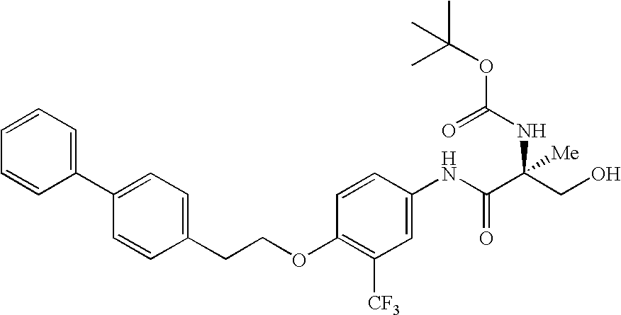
C(C1=CC=C(C2=CC=CC=C2)C=C1)COC1=C([CF3])C=C(NC(C(CO)(NC(=O)OC(C)(C)C)[Me])=O)C=C1
